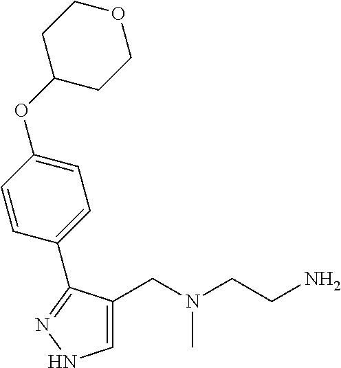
C1=C(CN(CCN)C)C(C2=CC=C(OC3CCOCC3)C=C2)=NN1
